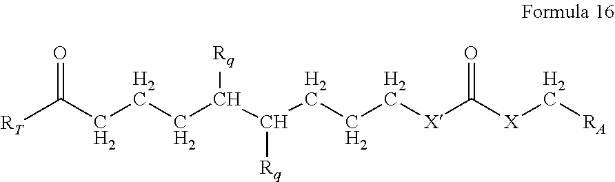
C(CCCC(C(CCC[X]C([X]C[RA])=O)[Rq])[Rq])([RT])=O
